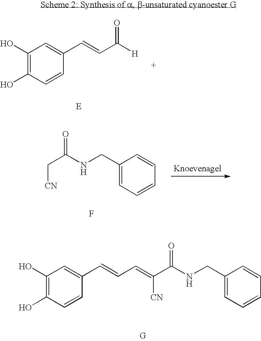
C1(O)=C(O)C=CC(C=CC([H])=O)=C1.C1(CNC(C[CN])=O)=CC=CC=C1.F.C1(O)=C(O)C=CC(C=CC=C(C(NCC2=CC=CC=C2)=O)[CN])=C1
